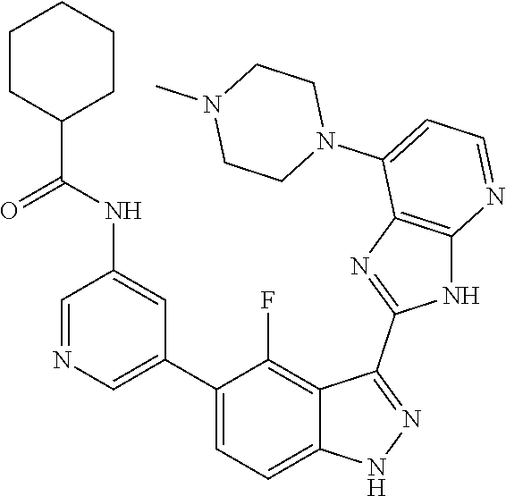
C1=NC=C(C2=CC=C3C(=C2F)C(C2=NC4=C(N2)N=CC=C4N2CCN(C)CC2)=NN3)C=C1NC(=O)C1CCCCC1
